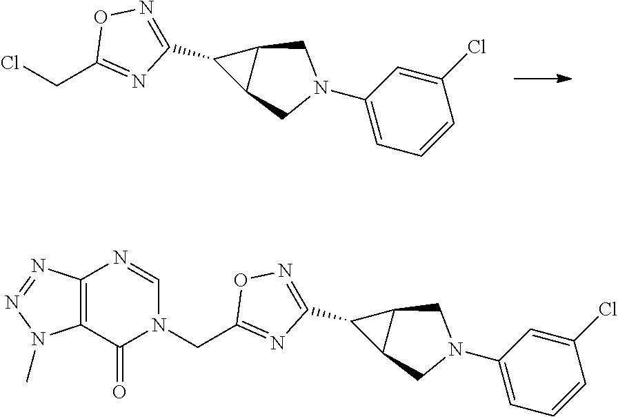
C1(C2=NOC(CCl)=N2)C2C1CN(C1=CC=CC(Cl)=C1)C2.C1(C2=NOC(CN3C=NC4=C(C3=O)N(C)N=N4)=N2)C2C1CN(C1=CC=CC(Cl)=C1)C2
